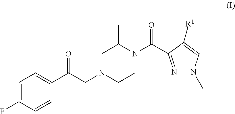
C1=C(F)C=CC(C(CN2CCN(C(=O)C3=NN(C)C=C3[R1])C(C)C2)=O)=C1
